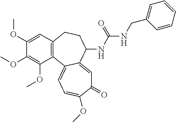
C1(OC)=CC2=C(C(OC)=C1OC)C1=CC=C(OC)C(=O)C=C1C(NC(=O)NCC1=CC=CC=C1)CC2
